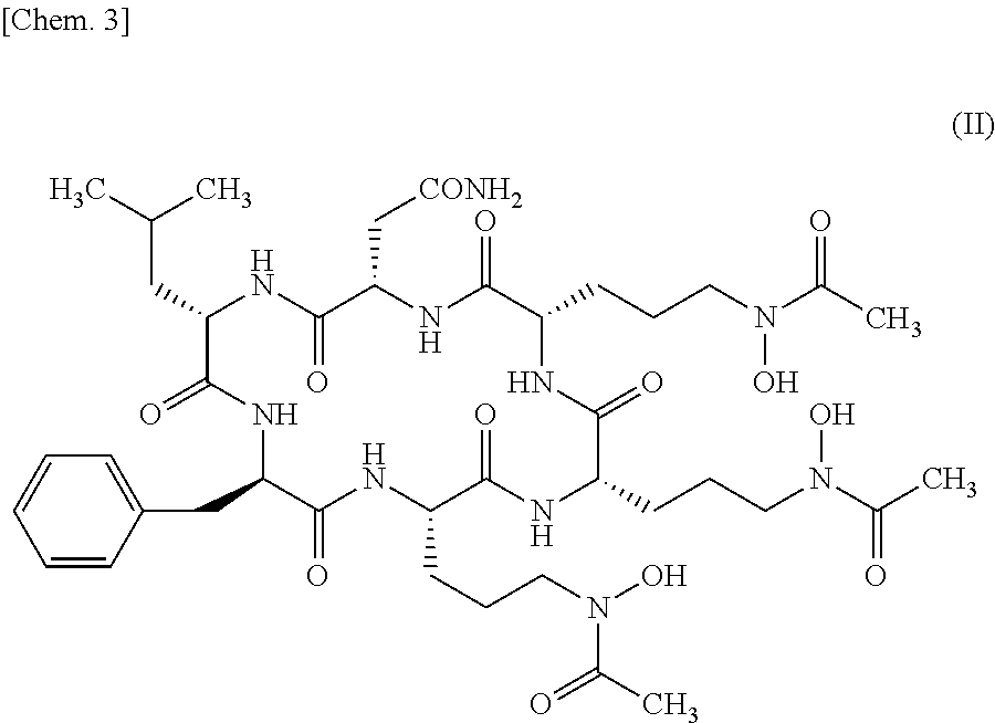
C(CC1NC(=O)C(C[CONH2])NC(=O)C(CCCN(O)C(=O)C)NC(=O)C(CCCN(C(=O)C)O)NC(=O)C(CCCN(C(=O)C)O)NC(=O)C(CC2=CC=CC=C2)NC1=O)(C)C
